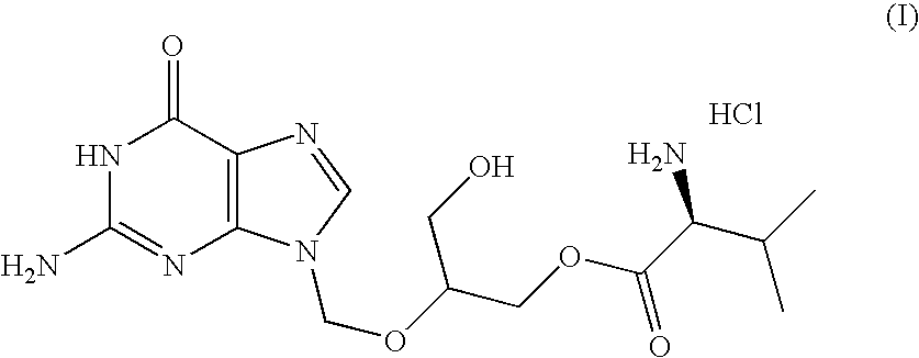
C12=C(C(=O)NC(N)=N1)N=CN2COC(COC(C(C(C)C)N)=O)CO.Cl
